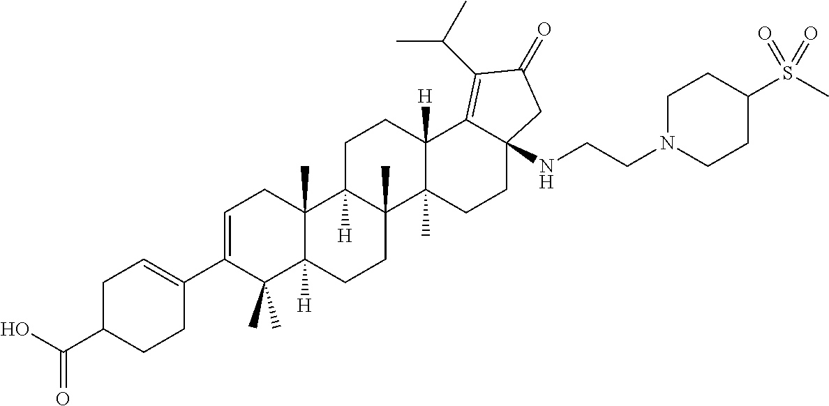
C1C(C(O)=O)CCC(C2=CCC3(C)C([H])(C2(C)C)CCC2(C)C3([H])CCC3([H])C2(C)CCC2(NCCN4CCC(S(C)(=O)=O)CC4)C3=C(C(C)C)C(=O)C2)=C1
